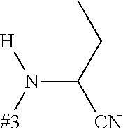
C(N([#3])[H])([CN])CC
